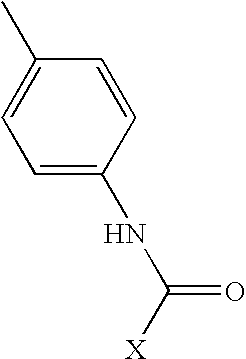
C1=CC(NC(=O)[X])=CC=C1C
